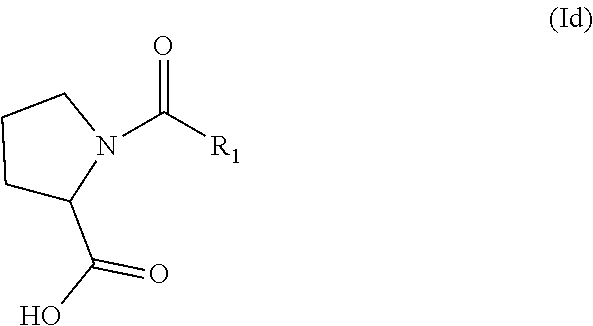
O=C([R1])N1C(C(=O)O)CCC1
